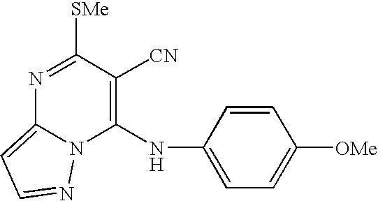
N1=C([SMe])C([CN])=C(NC2=CC=C([OMe])C=C2)N2C1=CC=N2
